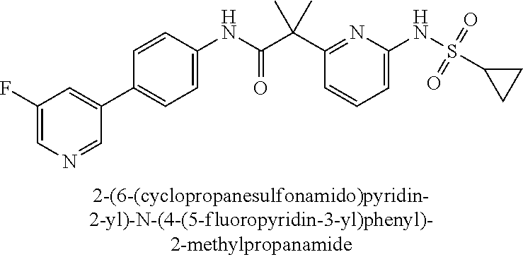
C1(NC(=O)C(C2=NC(NS(C3CC3)(=O)=O)=CC=C2)(C)C)=CC=C(C2=CC(F)=CN=C2)C=C1
